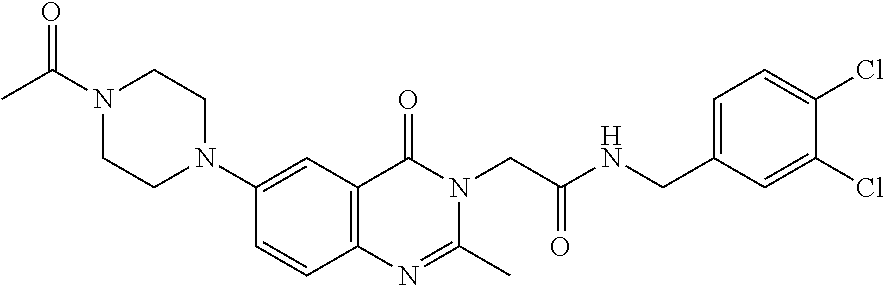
C1=CC2=C(C=C1N1CCN(C(C)=O)CC1)C(=O)N(CC(NCC1=CC=C(Cl)C(Cl)=C1)=O)C(C)=N2
